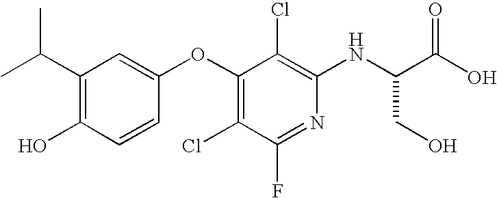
C1(C(C)C)=C(O)C=CC(OC2=C(Cl)C(F)=NC(NC(C(O)=O)CO)=C2Cl)=C1
